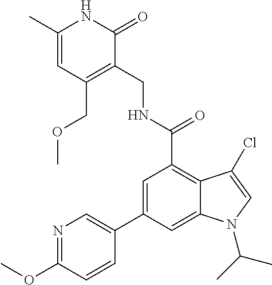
C1(C)=CC(COC)=C(CNC(=O)C2=C3C(=CC(C4=CN=C(OC)C=C4)=C2)N(C(C)C)C=C3Cl)C(=O)N1
